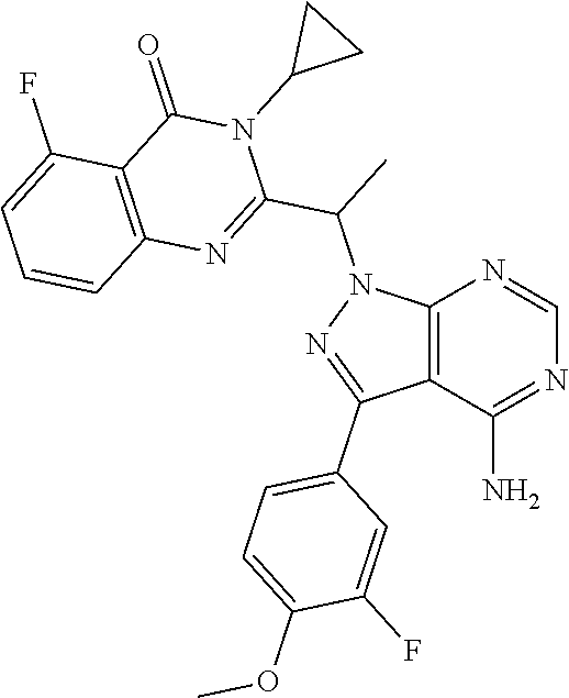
C12=C(C(N)=NC=N1)C(C1=CC=C(OC)C(F)=C1)=NN2C(C1=NC2=C(C(=O)N1C1CC1)C(F)=CC=C2)C
